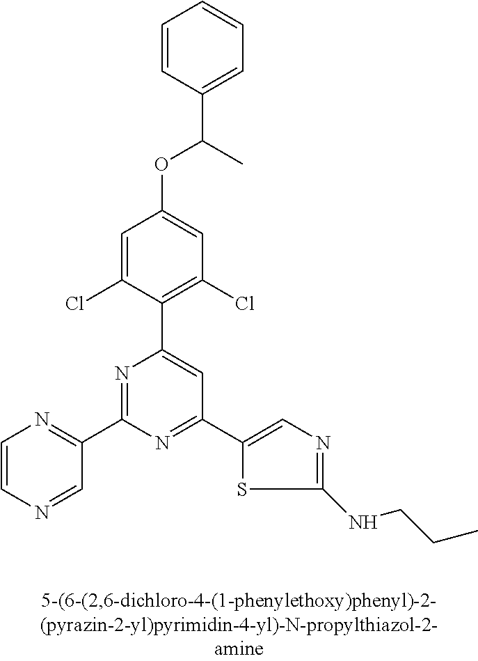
C1=C(Cl)C(C2=CC(C3=CN=C(NCCC)S3)=NC(C3=NC=CN=C3)=N2)=C(Cl)C=C1OC(C1=CC=CC=C1)C
